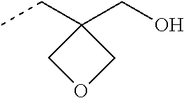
CCC1(CO)COC1
